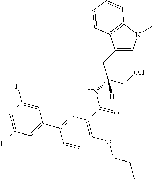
C1(CC(CO)(NC(=O)C2=C(OCCC)C=CC(C3=CC(F)=CC(F)=C3)=C2)[H])=CN(C)C2=C1C=CC=C2
